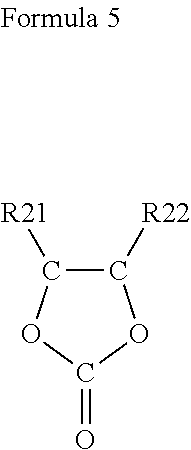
C1([R22])C([R21])OC(=O)O1
